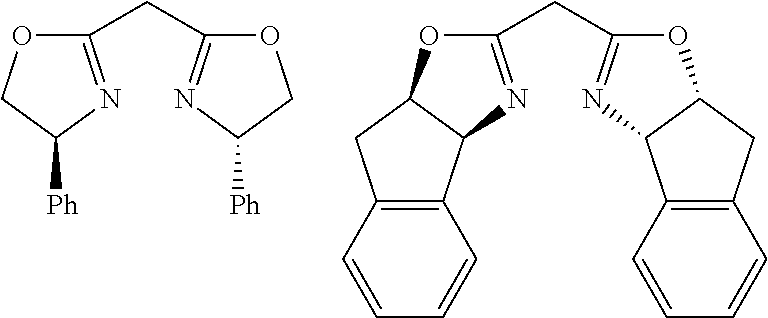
C1(CC2=NC([Ph])CO2)=NC([Ph])CO1.C1(CC2=NC3C(O2)CC2=C3C=CC=C2)=NC2C(O1)CC1=C2C=CC=C1
